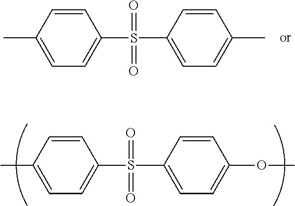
C1(C)=CC=C(S(C2=CC=C(C)C=C2)(=O)=O)C=C1.C1(C)=CC=C(S(C2=CC=C(OC)C=C2)(=O)=O)C=C1
